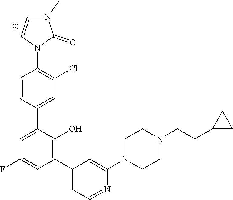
C1CN(C2=CC(C3=C(O)C(C4=CC(Cl)=C(N5C=CN(C)C5=O)C=C4)=CC(F)=C3)=CC=N2)CCN1CCC1CC1
